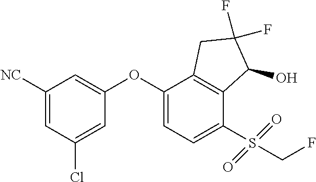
C1([NC])=CC(Cl)=CC(OC2=CC=C(S(CF)(=O)=O)C3=C2CC(F)(F)C3O)=C1
